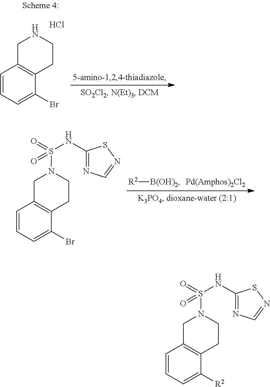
C1=CC=C(Br)C2=C1CNCC2.Cl.[R2][B(OH)2].C1=CC=C(Br)C2=C1CN(S(=O)(NC1=NC=NS1)=O)CC2.C1=CC=C([R2])C2=C1CN(S(=O)(NC1=NC=NS1)=O)CC2
